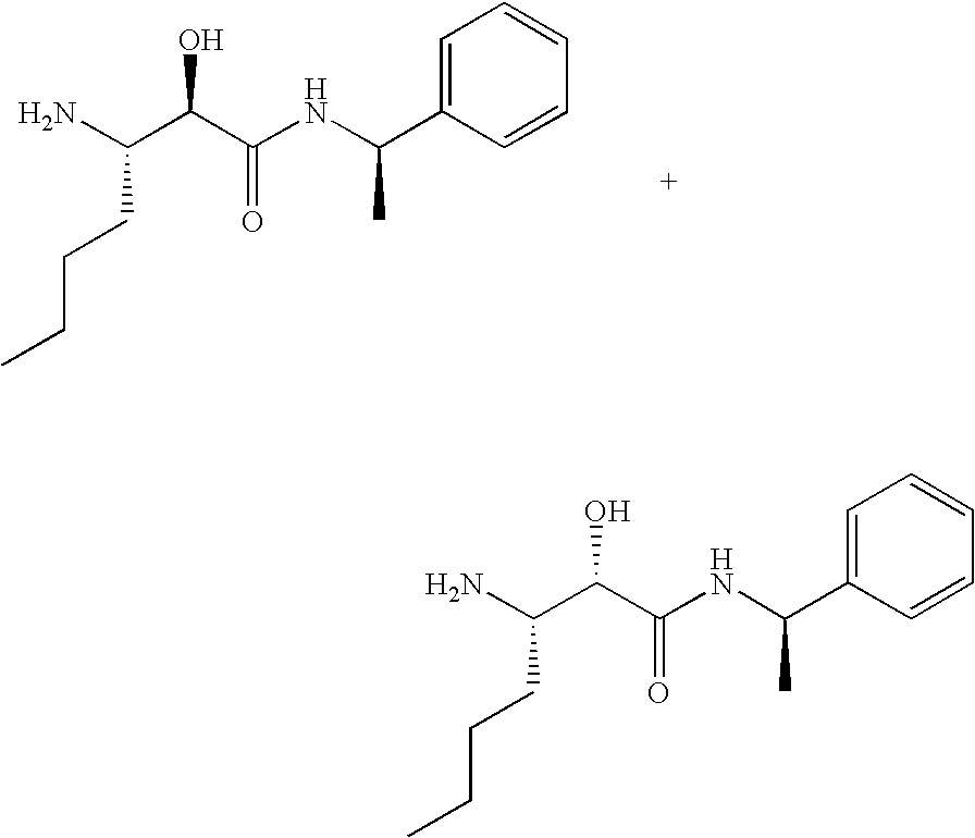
C1=C(C(NC(C(C(N)CCCC)O)=O)C)C=CC=C1.C1=C(C(NC(C(C(N)CCCC)O)=O)C)C=CC=C1
